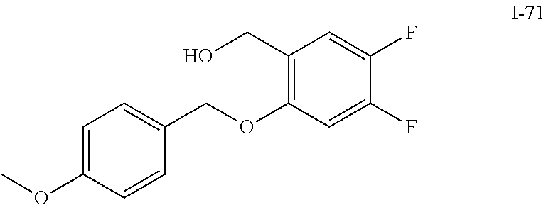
C1(CO)=C(OCC2=CC=C(OC)C=C2)C=C(F)C(F)=C1
